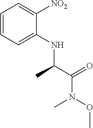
C1=CC=C(NC(C(=O)N(OC)C)C)C([NO2])=C1
